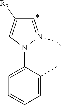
C1(C)=CC=CC=C1N1N(C)=CC([R7])=C1
